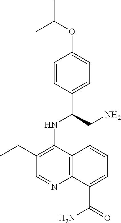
C1=CC(C(CN)NC2=C(CC)C=NC3=C2C=CC=C3C(=O)N)=CC=C1OC(C)C
